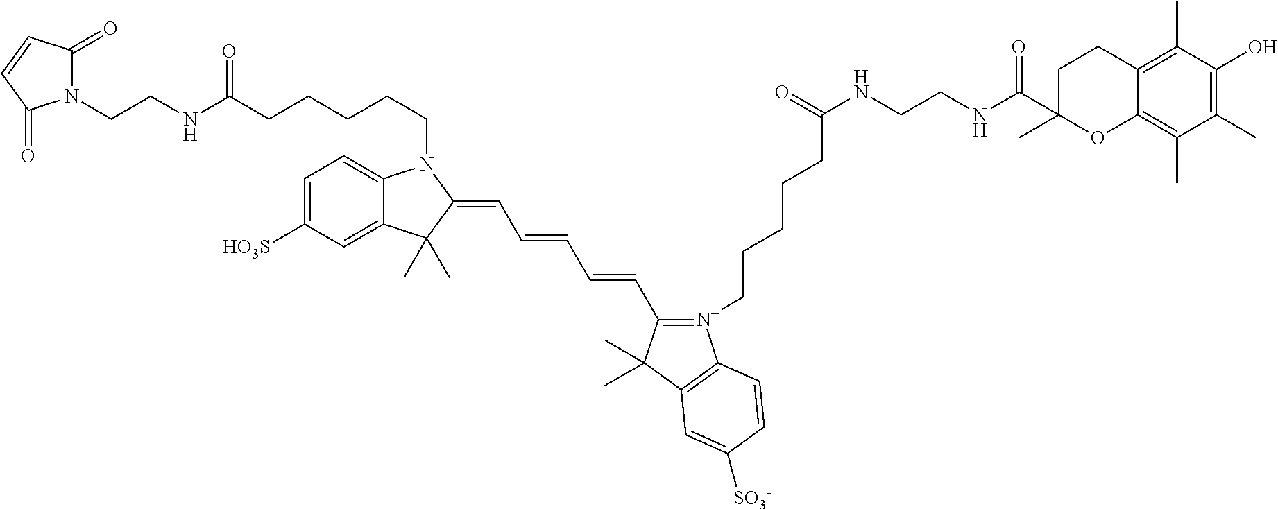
C(CN1C2=CC=C([HO3S])C=C2C(C)(C)C1=CC=CC=CC1=[N+](CCCCCC(NCCNC(=O)C2(C)CCC3=C(C)C(O)=C(C)C(C)=C3O2)=O)C2=C(C1(C)C)C=C([SO3-])C=C2)CCCC(NCCN1C(=O)C=CC1=O)=O
